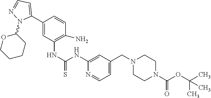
C1=CC(N)=C(NC(NC2=CC(CN3CCN(C(OC(C)(C)C)=O)CC3)=CC=N2)=S)C=C1C1=CC=NN1C1OCCCC1
